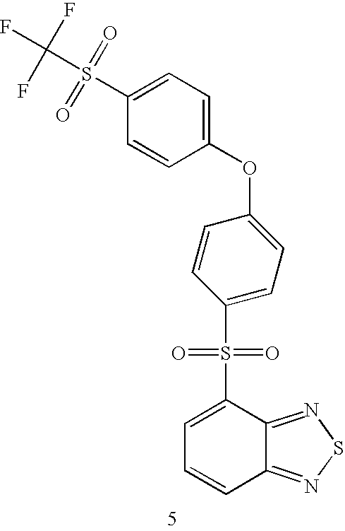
C1=CC2=NSN=C2C(S(C2=CC=C(OC3=CC=C(S(=O)(=O)C(F)(F)F)C=C3)C=C2)(=O)=O)=C1
